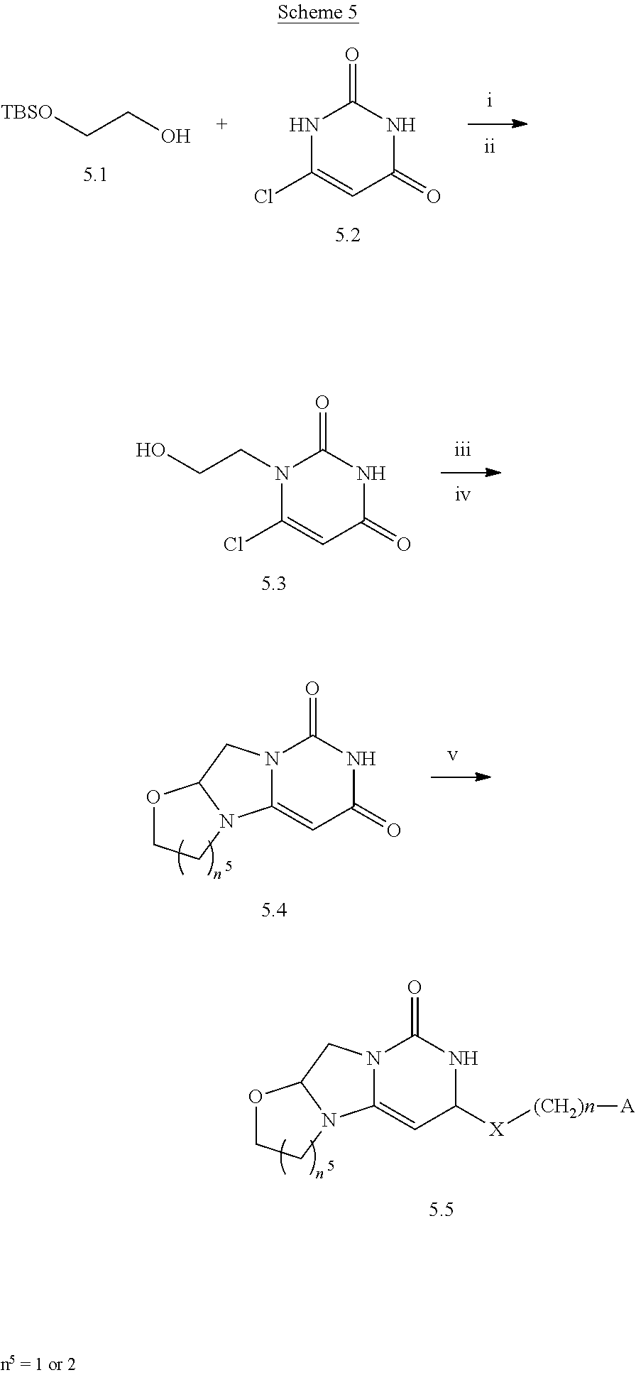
O=C1C=C(Cl)N(CCO)C(=O)N1.O=C1C=C(Cl)NC(=O)N1.C([TBSO])CO.[X]([(CH2)n][A])C1C=C2N3C(CN2C(=O)N1)OCC3.O=C1C=C2N3C(CN2C(=O)N1)OCC3
